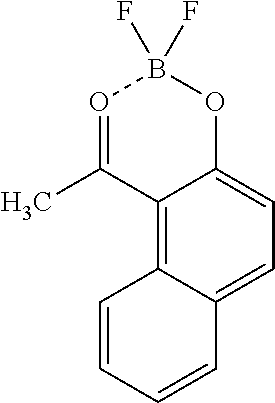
C12=C3C(=CC=C1OB(F)(F)O=C2C)C=CC=C3
